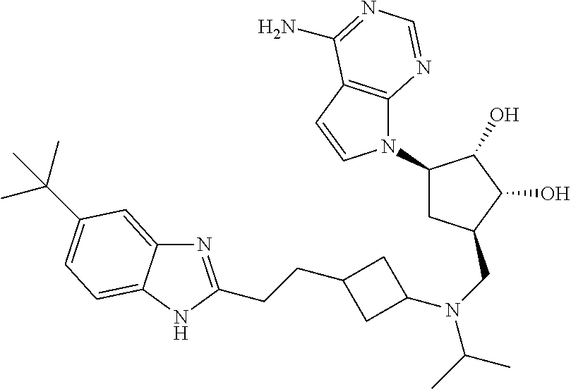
N1=C(CCC2CC(N(CC3CC(N4C5=C(C=C4)C(N)=NC=N5)C(O)C3O)C(C)C)C2)NC2=CC=C(C(C)(C)C)C=C12
